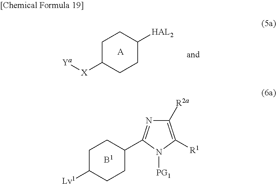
C1C([X][Ya])CCC([HAL2])C1.[A].C1C([Lv1])CCC(C2=NC([R2a])=C([R1])N2[PG1])C1
